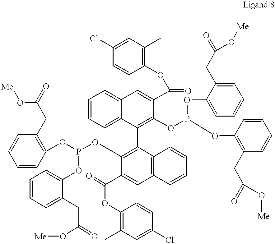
C1=CC=C(CC(O[Me])=O)C(OP(OC2=C(C3=C(OP(OC4=C(CC(=O)O[Me])C=CC=C4)OC4=CC=CC=C4CC(=O)O[Me])C(C(=O)OC4=C(C)C=C(Cl)C=C4)=CC4=CC=CC=C34)C3=C(C=C2C(=O)OC2=C(C)C=C(Cl)C=C2)C=CC=C3)OC2=C(CC(=O)O[Me])C=CC=C2)=C1
